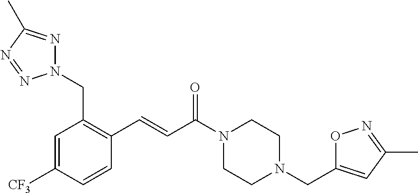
N1(CC2=C(C=CC(N3CCN(CC4=CC(C)=NO4)CC3)=O)C=CC([CF3])=C2)N=C(C)N=N1
